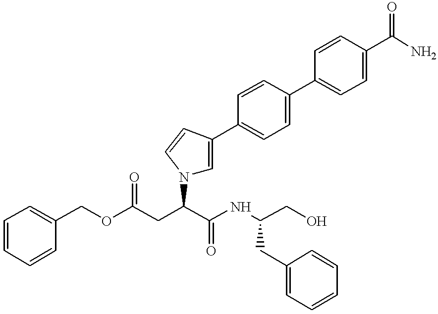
N1(C(CC(OCC2=CC=CC=C2)=O)C(NC(CO)CC2=CC=CC=C2)=O)C=C(C2=CC=C(C3=CC=C(C(N)=O)C=C3)C=C2)C=C1
